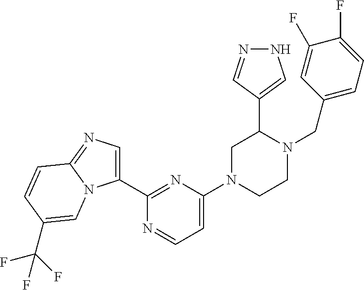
C1(C2=NC(N3CCN(CC4=CC=C(F)C(F)=C4)C(C4=CNN=C4)C3)=CC=N2)=CN=C2N1C=C(C(F)(F)F)C=C2
